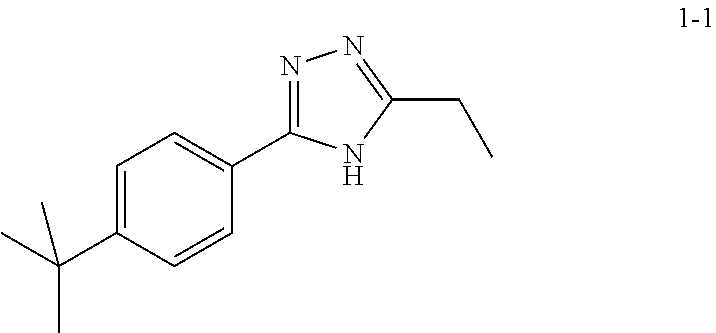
C1=C(C(C)(C)C)C=CC(C2=NN=C(CC)N2)=C1
